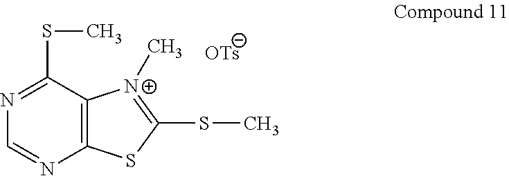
N1=C(SC)C2=C(N=C1)SC(SC)=[N+]2C
